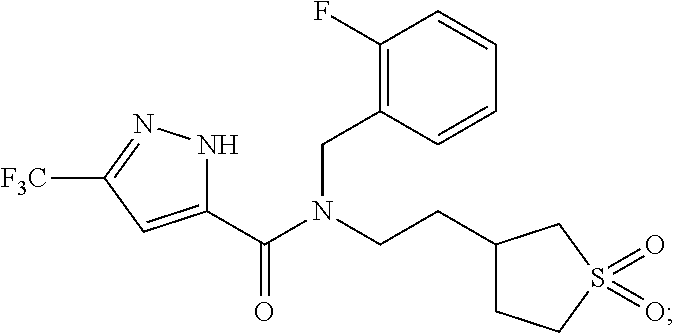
C1(CN(CCC2CCS(=O)(=O)C2)C(C2=CC([F3C])=NN2)=O)=C(F)C=CC=C1
